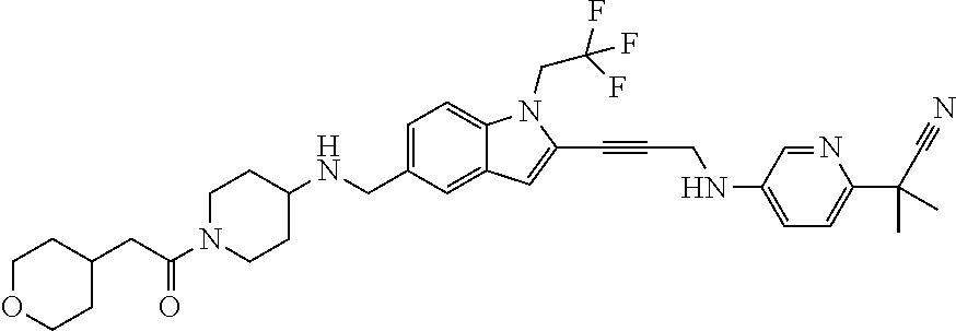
C1=C(CNC2CCN(C(CC3CCOCC3)=O)CC2)C=C2C(=C1)N(CC(F)(F)F)C(C#CCNC1=CC=C(C(C#N)(C)C)N=C1)=C2
